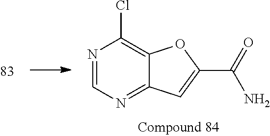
N1=CN=C2C(=C1Cl)OC(C(=O)N)=C2
